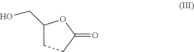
C1(CO)CCC(=O)O1
